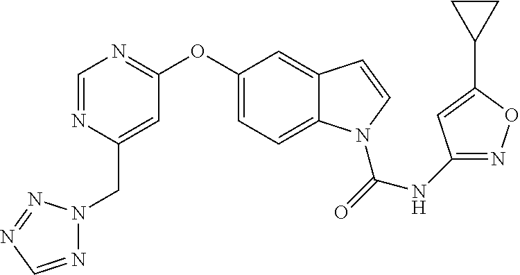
C1=NC(CN2N=CN=N2)=CC(OC2=CC=C3C(=C2)C=CN3C(=O)NC2=NOC(C3CC3)=C2)=N1
